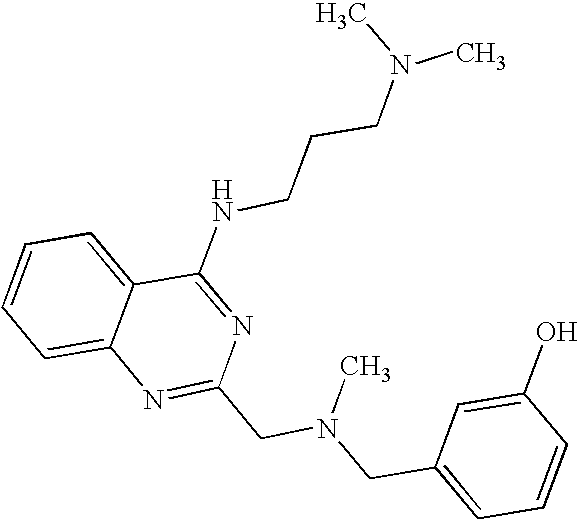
C1=CC=C2C(=C1)N=C(CN(CC1=CC=CC(O)=C1)C)N=C2NCCCN(C)C
